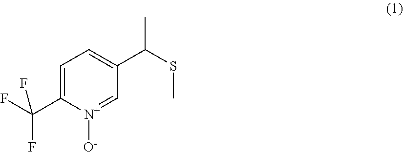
C1=C(C(F)(F)F)[N+]([O-])=CC(C(SC)C)=C1
